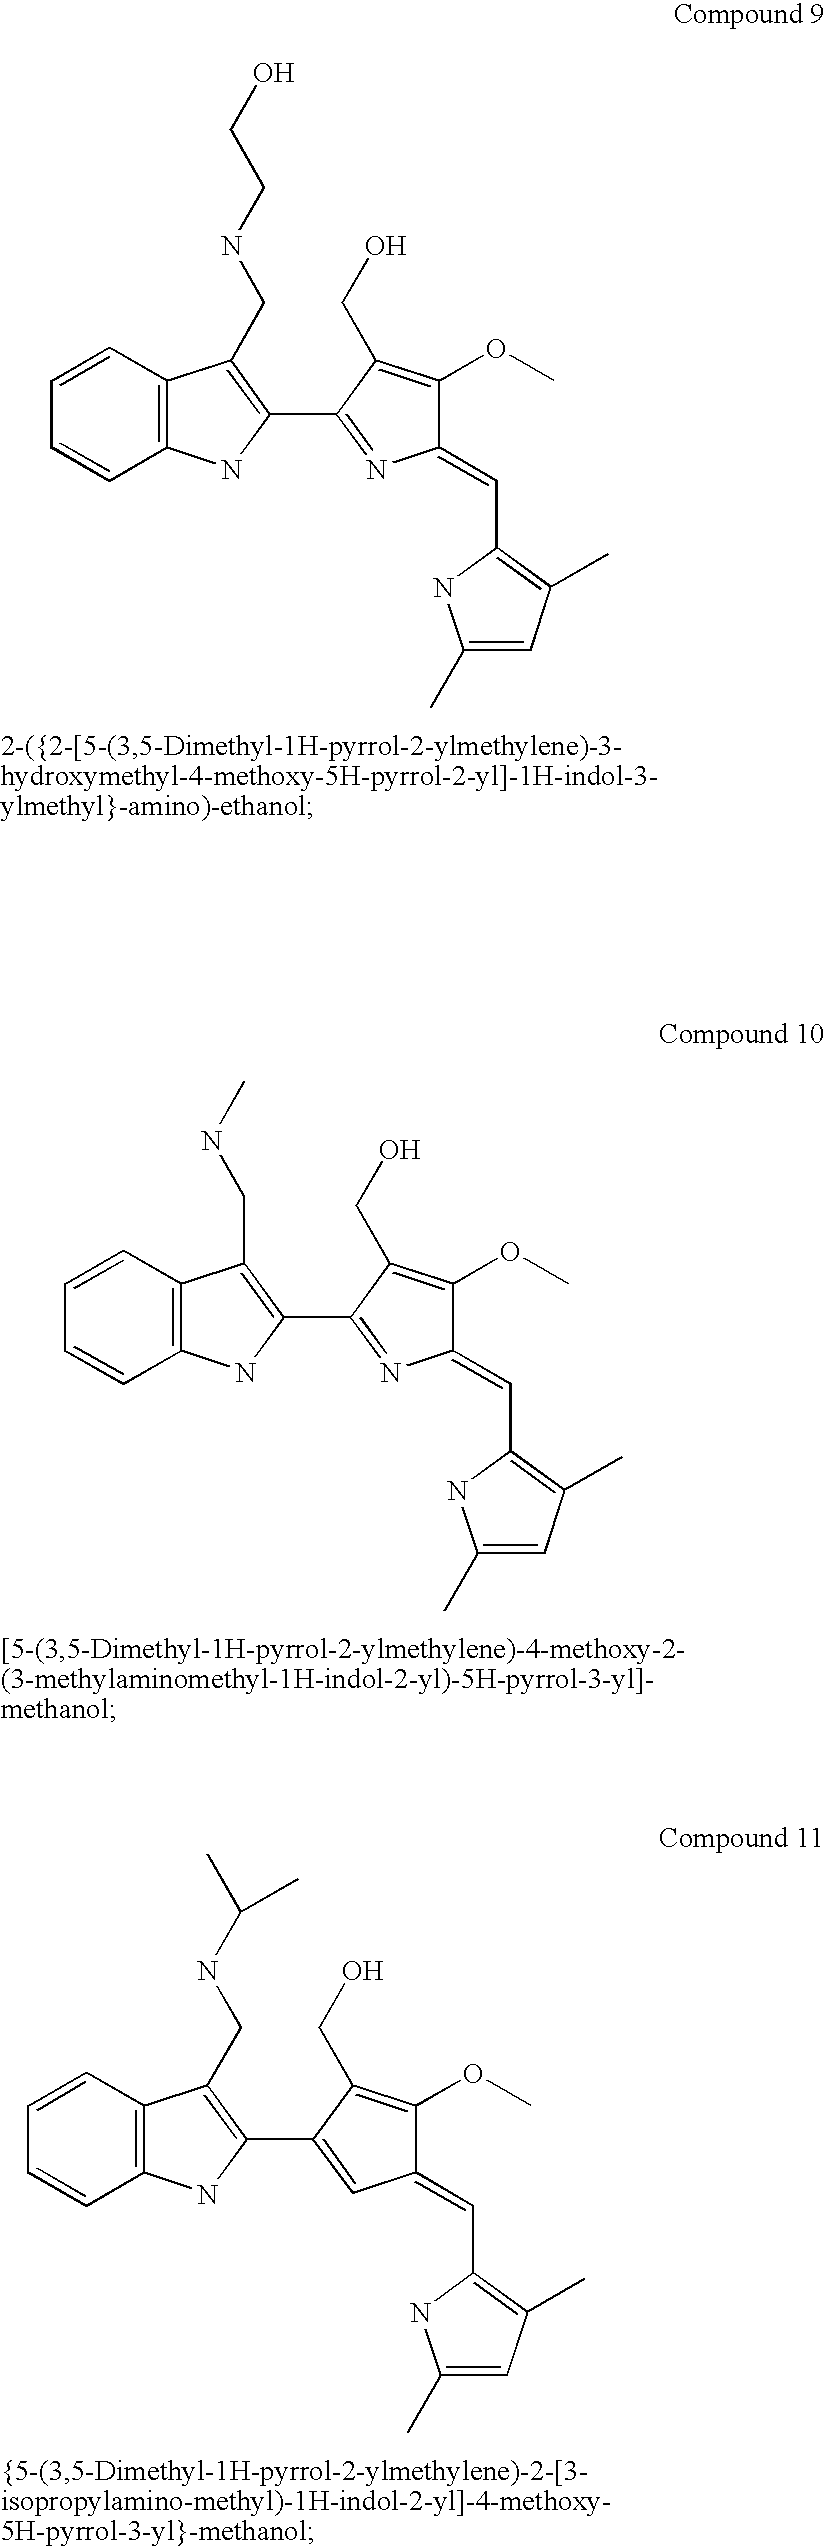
C12=C(C=CC=C1)C(CNCCO)=C(C1=NC(=CC3=C(C)C=C(C)N3)C(OC)=C1CO)N2.C12=C(C=CC=C1)C(CNC)=C(C1=NC(=CC3=C(C)C=C(C)N3)C(OC)=C1CO)N2.C12=C(C=CC=C1)C(CNC(C)C)=C(C1=CC(=CC3=C(C)C=C(C)N3)C(OC)=C1CO)N2
